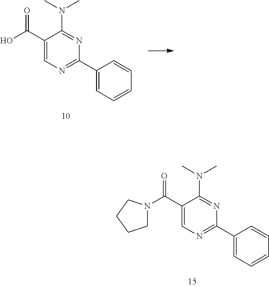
C1(C(O)=O)=CN=C(C2=CC=CC=C2)N=C1N(C)C.C1(C(N2CCCC2)=O)=CN=C(C2=CC=CC=C2)N=C1N(C)C
